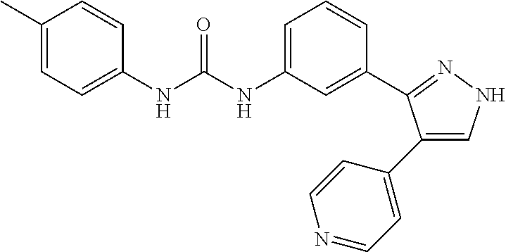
C1(C)=CC=C(NC(NC2=CC=CC(C3=NNC=C3C3=CC=NC=C3)=C2)=O)C=C1
